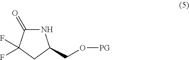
N1C(=O)C(F)(F)CC1CO[PG]
